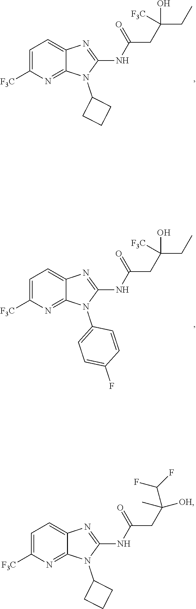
N(C1=NC2=CC=C([F3C])N=C2N1C1CCC1)C(CC(C)([OH])C(F)F)=O.N(C1=NC2=CC=C([F3C])N=C2N1C1CCC1)C(CC(CC)([F3C])O)=O.N(C1=NC2=CC=C([F3C])N=C2N1C1=CC=C(F)C=C1)C(CC(CC)(O)[F3C])=O
